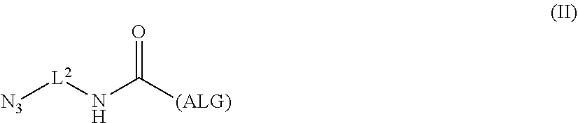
[N3][L2]NC([(ALG)])=O
